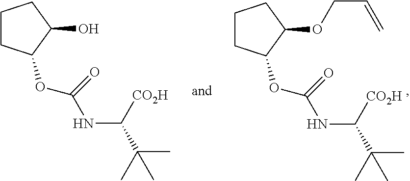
C1CC(OC(NC([CO2H])C(C)(C)C)=O)C(O)C1.C1CC(OC(NC([CO2H])C(C)(C)C)=O)C(OCC=C)C1
